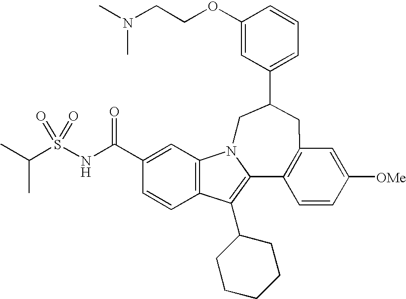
C1(OCCN(C)C)=CC(C2CC3=C(C4=C(C5CCCCC5)C5=C(C=C(C(NS(C(C)C)(=O)=O)=O)C=C5)N4C2)C=CC([OMe])=C3)=CC=C1
